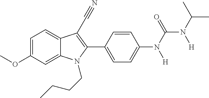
C1=C2C(=CC=C1OC)C(C#N)=C(C1=CC=C(N([H])C(=O)N([H])C(C)C)C=C1)N2CCCC
